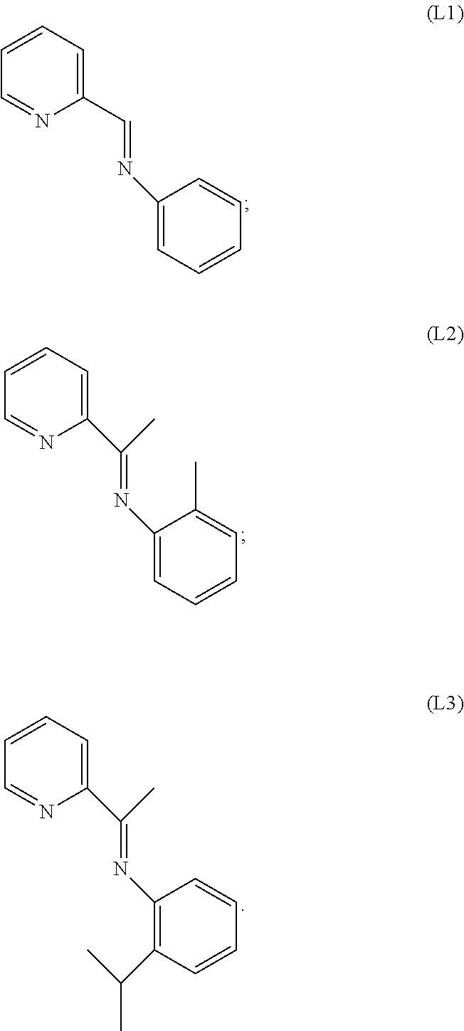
C1=CC=C(C=NC2=CC=CC=C2)N=C1.C1=CC=C(C(=NC2=CC=CC=C2C)C)N=C1.C1=CC=C(C(=NC2=C(C(C)C)C=CC=C2)C)N=C1
